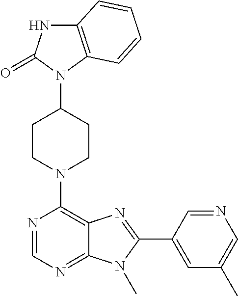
C12=C(N(C3CCN(C4=C5C(=NC=N4)N(C)C(C4=CC(C)=CN=C4)=N5)CC3)C(=O)N1)C=CC=C2
